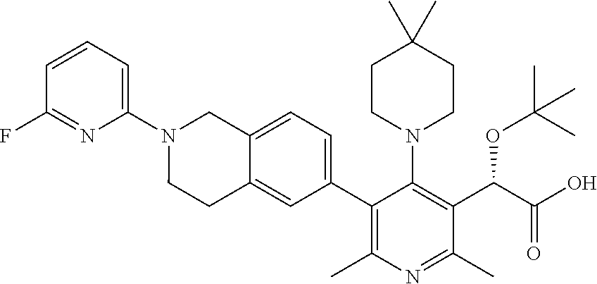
C1(N2CC3=CC=C(C4=C(C)N=C(C)C(C(C(O)=O)OC(C)(C)C)=C4N4CCC(C)(C)CC4)C=C3CC2)=CC=CC(F)=N1
